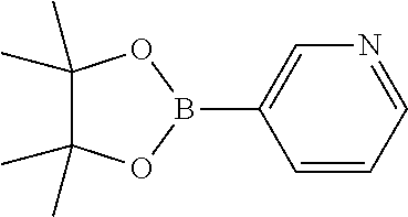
C1=C(B2OC(C)(C)C(C)(C)O2)C=CC=N1
